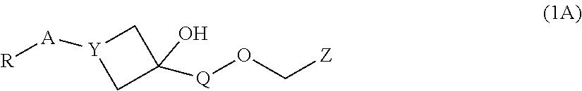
[Y]1([A][R])CC([Q]OC[Z])(O)C1
